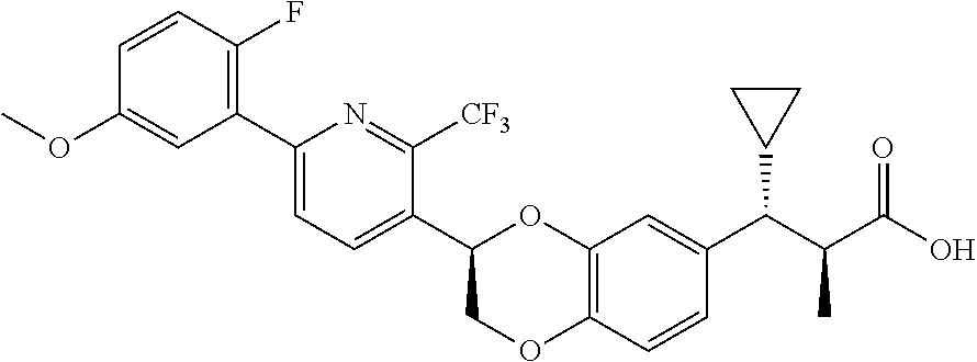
C1(C2=CC=C(C3COC4=C(O3)C=C(C(C(C(O)=O)C)C3CC3)C=C4)C([CF3])=N2)=C(F)C=CC(OC)=C1
